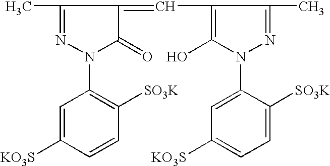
CC1=NN(C2=C([SO3K])C=CC([KO3S])=C2)C(=O)C1=CC1=C(O)N(C2=CC([KO3S])=CC=C2[SO3K])N=C1C
